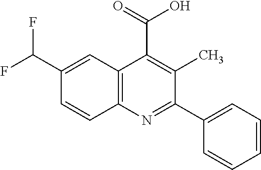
O=C(O)C1=C(C)C(C2=CC=CC=C2)=NC2=C1C=C(C(F)F)C=C2
